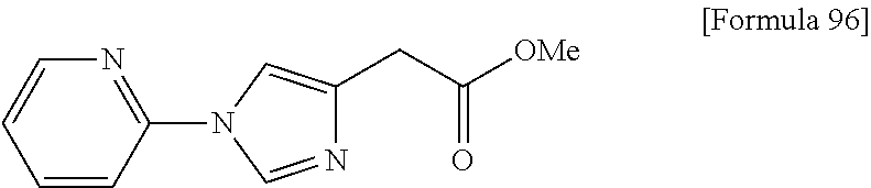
C1=CC(N2C=NC(CC([OMe])=O)=C2)=NC=C1
